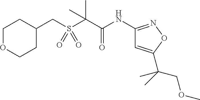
C(S(C(C(NC1=NOC(C(COC)(C)C)=C1)=O)(C)C)(=O)=O)C1CCOCC1
